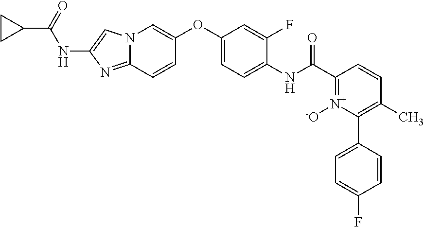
N12C(=NC(NC(C3CC3)=O)=C1)C=CC(OC1=CC=C(NC(=O)C3=[N+]([-O])C(C4=CC=C(F)C=C4)=C(C)C=C3)C(F)=C1)=C2
